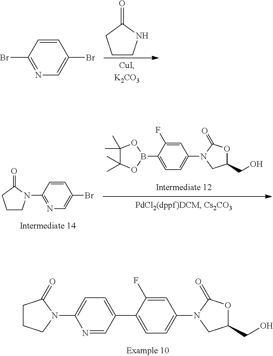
C1CNC(=O)C1.C1=CC(Br)=NC=C1Br.C1=CC(N2CCCC2=O)=NC=C1Br.C1(B2OC(C)(C)C(C)(C)O2)=CC=C(N2CC(CO)OC2=O)C=C1F.C1(N2CCCC2=O)=CC=C(C2=CC=C(N3CC(CO)OC3=O)C=C2F)C=N1
